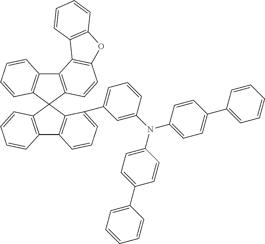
C12=C(C3(C4=C1C=CC=C4)C1=C(C4=C3C(C3=CC=CC(N(C5=CC=C(C6=CC=CC=C6)C=C5)C5=CC=C(C6=CC=CC=C6)C=C5)=C3)=CC=C4)C=CC=C1)C=CC1=C2C2=C(O1)C=CC=C2
